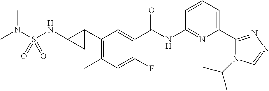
C1(C2CC2NS(N(C)C)(=O)=O)=C(C)C=C(F)C(C(NC2=NC(C3=NN=CN3C(C)C)=CC=C2)=O)=C1
